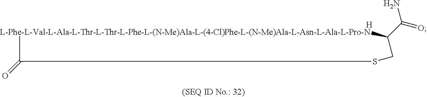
[L-Phe-L-Val-L-Ala-L-Thr-L-Thr-L-Phe-L-(N-Me)Ala-L-(4-Cl)Phe-L-(N-Me)Ala-L-Asn-L-Ala-L-Pro-N]1C(C(=O)N)CSC1=O.[H]
